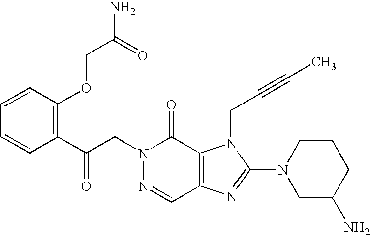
C(N1N=CC2=C(C1=O)N(CC#CC)C(N1CC(N)CCC1)=N2)C(C1=C(OCC(N)=O)C=CC=C1)=O
